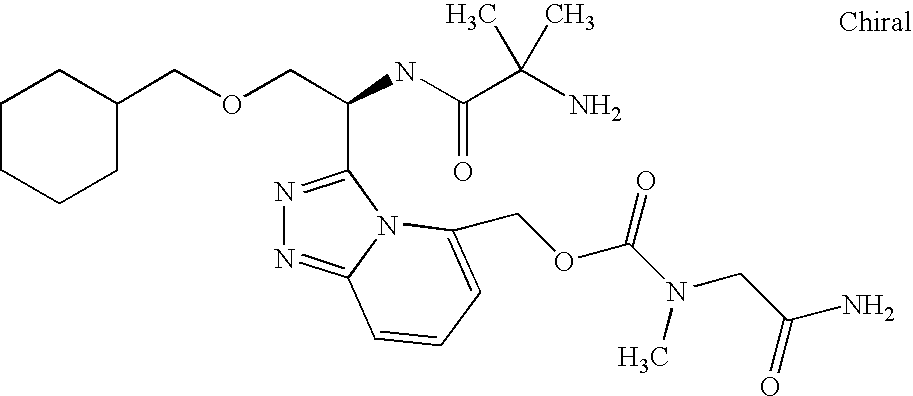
C(OCC(C1=NN=C2N1C(COC(N(C)CC(=O)N)=O)=CC=C2)NC(=O)C(C)(N)C)C1CCCCC1
